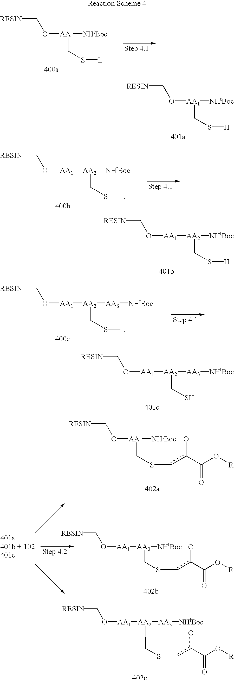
[RESIN]CO[AA1]([NHtBoc])CS[H].[RESIN]CO[AA1][AA2]([NHtBoc])CS[H].[RESIN]CO[AA1][AA2]([AA3][NHtBoc])CS.[RESIN]CO[AA1]([NHtBoc])CScc(o)C(O[R])=O.[RESIN]CO[AA1][AA2]([AA3][NHtBoc])CScc(o)C(O[R])=O.[RESIN]CO[AA1]([NHtBoc])CS[L].[RESIN]CO[AA1][AA2]([NHtBoc])CS[L].[RESIN]CO[AA1][AA2]([AA3][NHtBoc])CS[L].[RESIN]CO[AA1][AA2]([NHtBoc])CScc(o)C(O[R])=O
